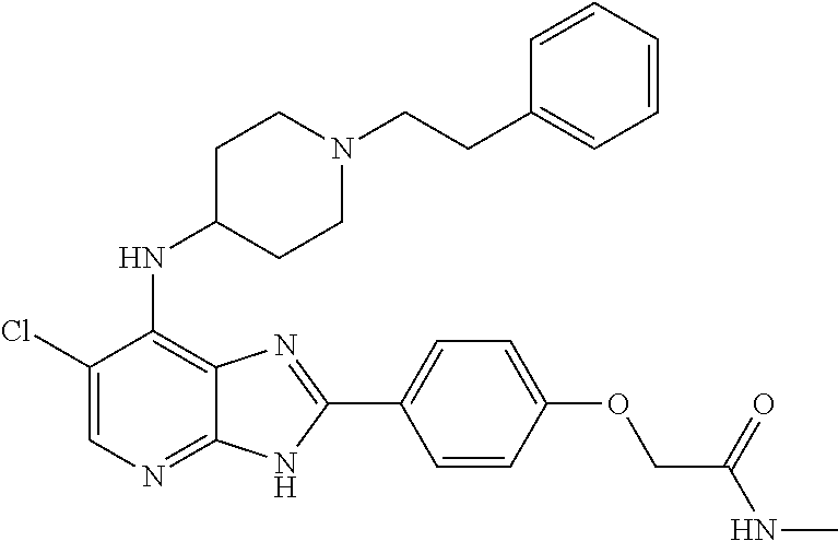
C1(Cl)=CN=C2C(=C1NC1CCN(CCC3=CC=CC=C3)CC1)N=C(C1=CC=C(OCC(NC)=O)C=C1)N2
